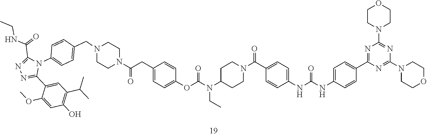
N1=C(C2=CC(C(C)C)=C(O)C=C2OC)N(C2=CC=C(CN3CCN(C(=O)CC4=CC=C(OC(=O)N(CC)C5CCN(C(=O)C6=CC=C(NC(=O)NC7=CC=C(C8=NC(N9CCOCC9)=NC(N9CCOCC9)=N8)C=C7)C=C6)CC5)C=C4)CC3)C=C2)C(C(NCC)=O)=N1
